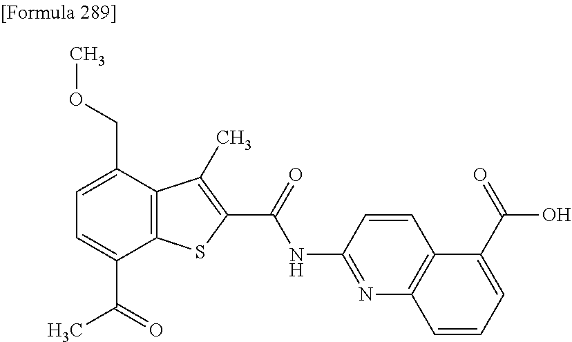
C1=C(C(=O)C)C2=C(C(COC)=C1)C(C)=C(C(=O)NC1=NC3=C(C=C1)C(C(O)=O)=CC=C3)S2
